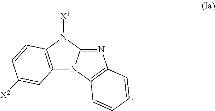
N1=C2N(C3=C1C=CC=C3)C1=C(N2[X1])C=CC([X2])=C1
